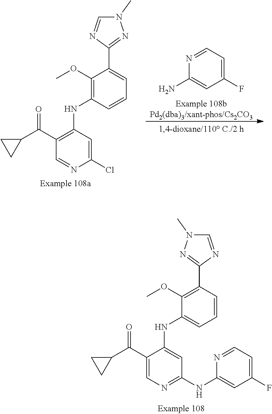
C1(OC)=C(NC2=C(C(C3CC3)=O)C=NC(Cl)=C2)C=CC=C1C1=NN(C)C=N1.N1=CC=C(F)C=C1N.C1(OC)=C(C2=NN(C)C=N2)C=CC=C1NC1=CC(NC2=CC(F)=CC=N2)=NC=C1C(C1CC1)=O
